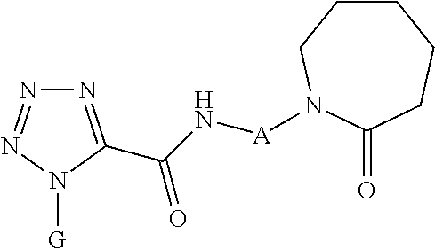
N1=C(C(=O)N[A]N2CCCCCC2=O)N([G])N=N1
